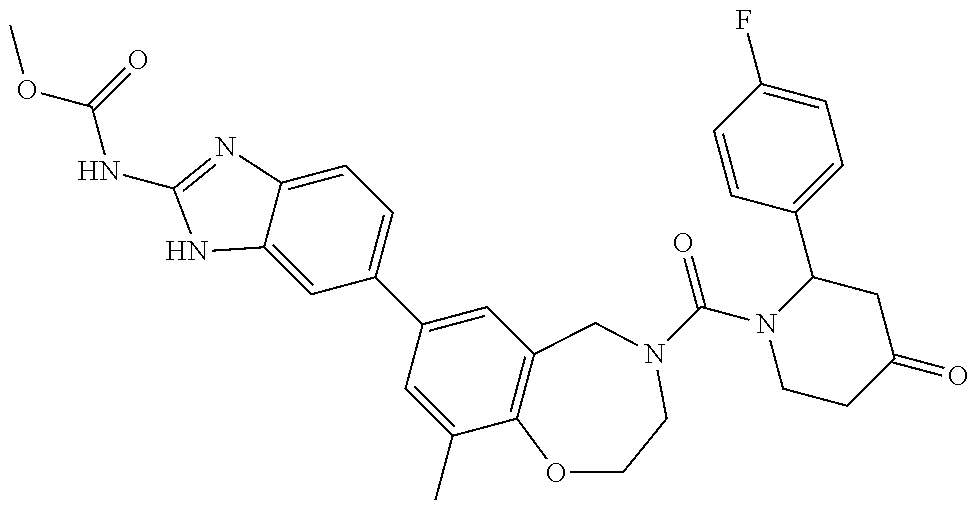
C1=C2C(=CC=C1C1=CC3=C(C(C)=C1)OCCN(C(=O)N1CCC(=O)CC1C1=CC=C(F)C=C1)C3)N=C(NC(=O)OC)N2
